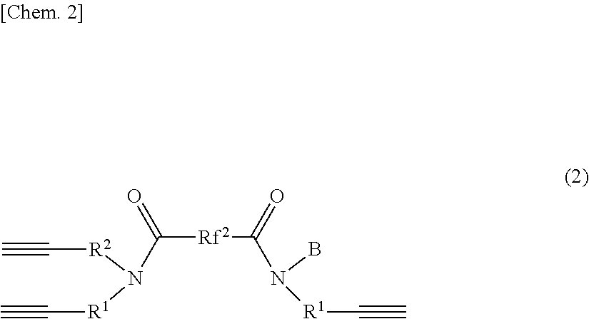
C([Rf2]C(=O)N([R1]C#C)B)(N([R1]C#C)[R2]C#C)=O
